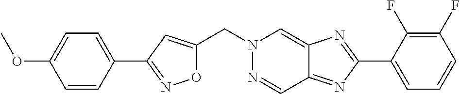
O1C(CN2N=CC3=NC(C4=CC=CC(F)=C4F)=NC3=C2)=CC(C2=CC=C(OC)C=C2)=N1
